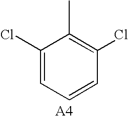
C1(Cl)=CC=CC(Cl)=C1C
